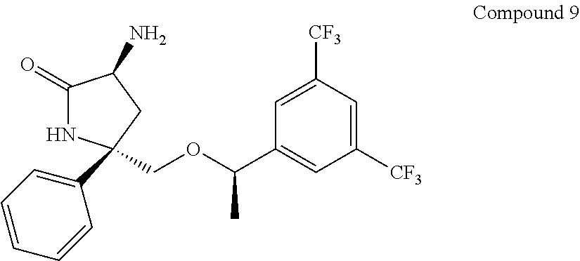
C1(=O)NC(C2=CC=CC=C2)(COC(C2=CC([CF3])=CC([CF3])=C2)C)CC1N
